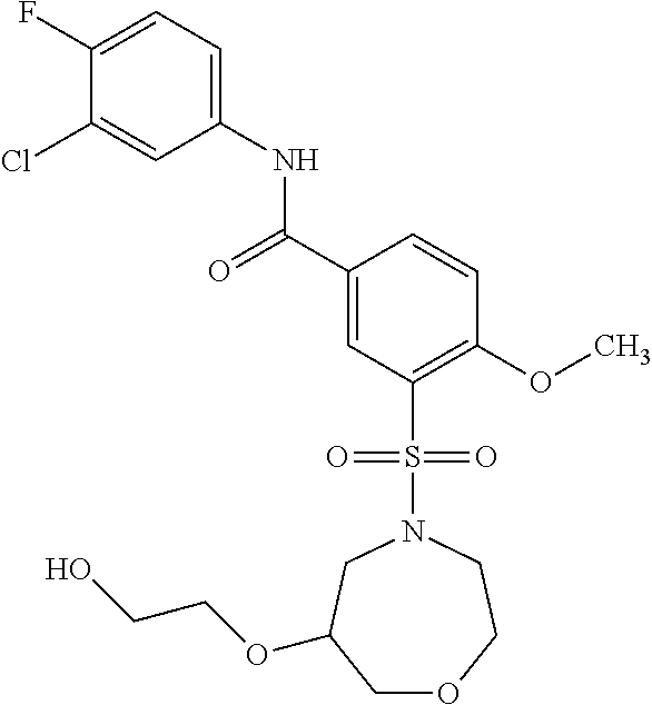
C(C1=CC(S(N2CCOCC(OCCO)C2)(=O)=O)=C(OC)C=C1)(=O)NC1=CC=C(F)C(Cl)=C1
